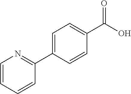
C1(C2=NC=CC=C2)=CC=C(C(=O)O)C=C1
